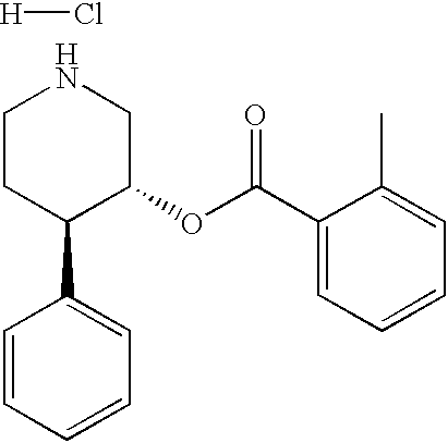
[H]Cl.C1CC(C2=CC=CC=C2)C(OC(C2=CC=CC=C2C)=O)CN1
